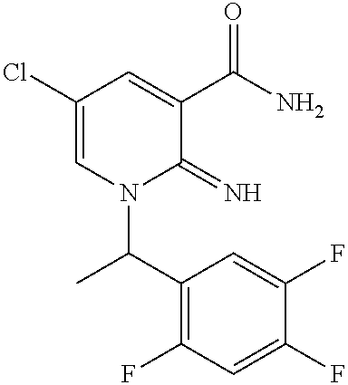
C1(Cl)=CN(C(C2=C(F)C=C(F)C(F)=C2)C)C(=N)C(C(N)=O)=C1
